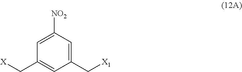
C1(C[X])=CC(C[X1])=CC([NO2])=C1
